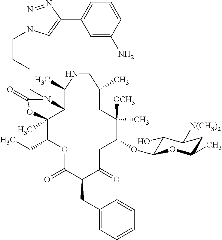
C12C(C)(C(CC)OC(=O)C(CC3=CC=CC=C3)C(=O)CC(OC3C(O)C([N(CH3)2])CC(C)O3)C([OCH3])(C)CC(C)CNC1C)OC(=O)N2CCCCN1N=NC(C2=CC=CC(N)=C2)=C1
